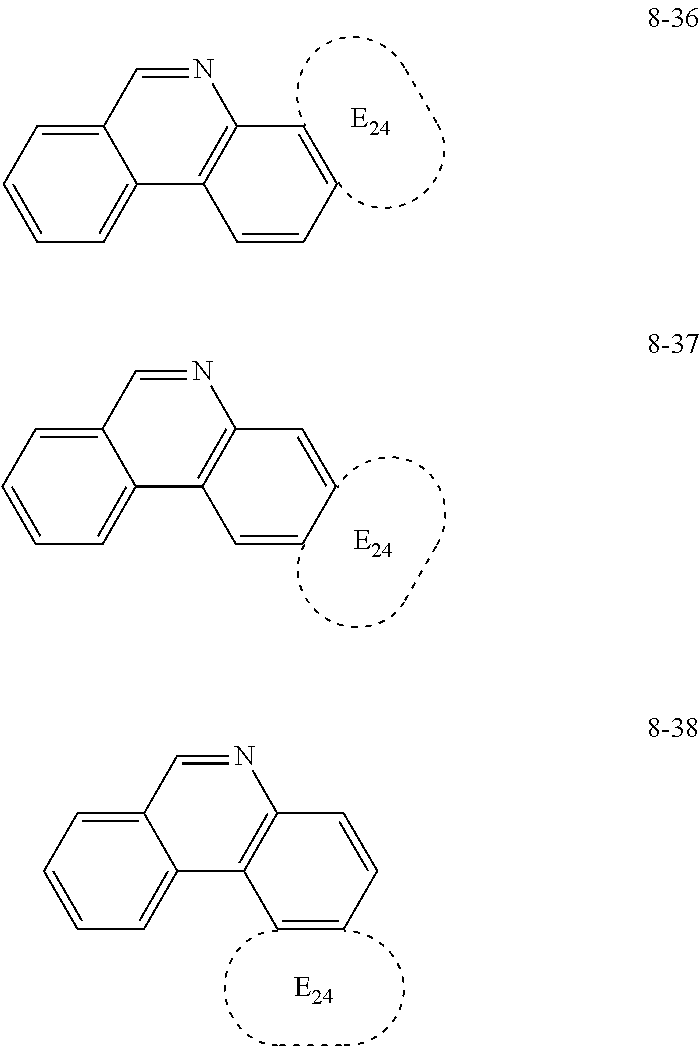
C1=CC2=C(C=C1)N=CC1=CC=CC=C21.C1=CC=CC2=C1C1=CC=CC=C1C=N2.C12=C(C=CC=C1)N=CC1=CC=CC=C21
